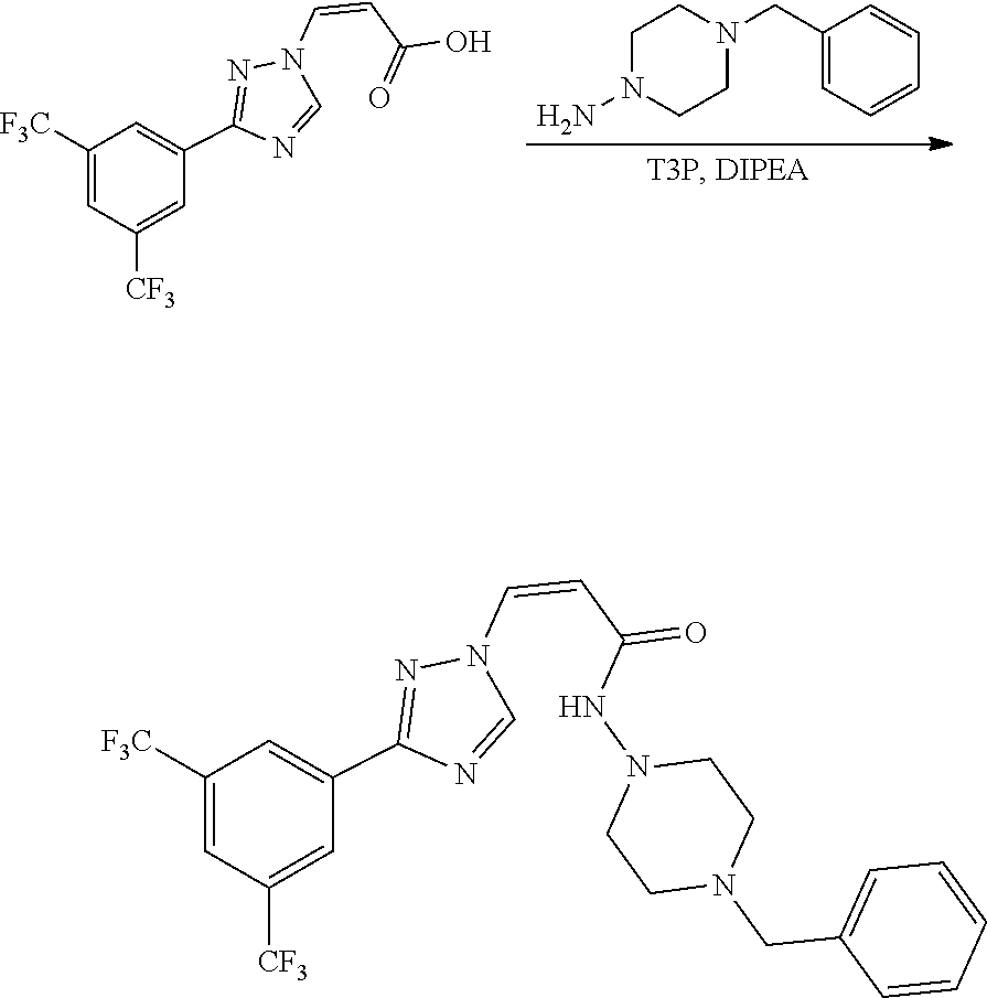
C1N(N)CCN(CC2=CC=CC=C2)C1.C1(C2=NN(C=CC(O)=O)C=N2)=CC([F3C])=CC([CF3])=C1.C1(C2=NN(C=CC(=O)NN3CCN(CC4=CC=CC=C4)CC3)C=N2)=CC([F3C])=CC([CF3])=C1
